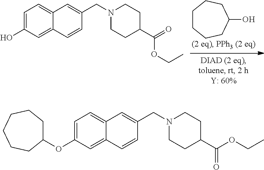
C1=C(O)C=C2C(=C1)C=C(CN1CCC(C(=O)OCC)CC1)C=C2.C1CCCC(O)CC1.C1=C(OC2CCCCCC2)C=C2C(=C1)C=C(CN1CCC(C(=O)OCC)CC1)C=C2
